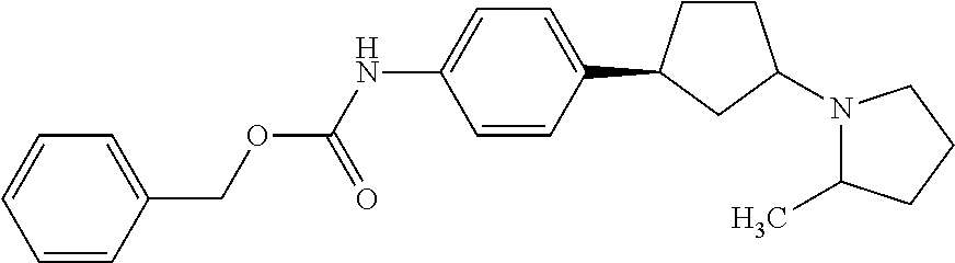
C1(COC(NC2=CC=C(C3CCC(N4C(C)CCC4)C3)C=C2)=O)=CC=CC=C1
